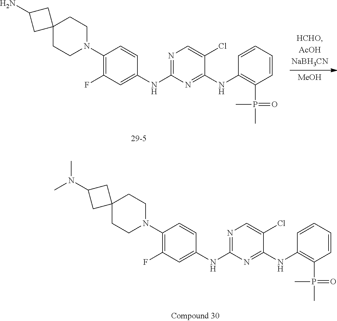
C12(CCN(C3=C(F)C=C(NC4=NC=C(Cl)C(NC5=C(P(C)(C)=O)C=CC=C5)=N4)C=C3)CC1)CC(N)C2.[MeOH].C12(CCN(C3=C(F)C=C(NC4=NC=C(Cl)C(NC5=C(P(C)(C)=O)C=CC=C5)=N4)C=C3)CC1)CC(N(C)C)C2
